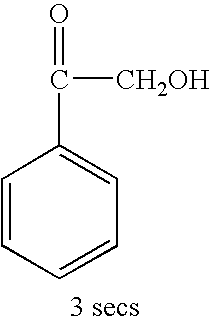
C1=CC=CC=C1C(=O)[CH2OH]
